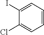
C1=CC=C(I)C(Cl)=C1
